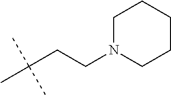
C(C(C)(C)C)CN1CCCCC1
